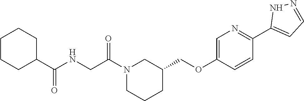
N1(C(CNC(C2CCCCC2)=O)=O)CCCC(COC2=CN=C(C3=CC=NN3)C=C2)C1
